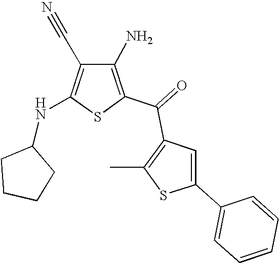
C1(N)=C(C(=O)C2=C(C)SC(C3=CC=CC=C3)=C2)SC(NC2CCCC2)=C1C#N
